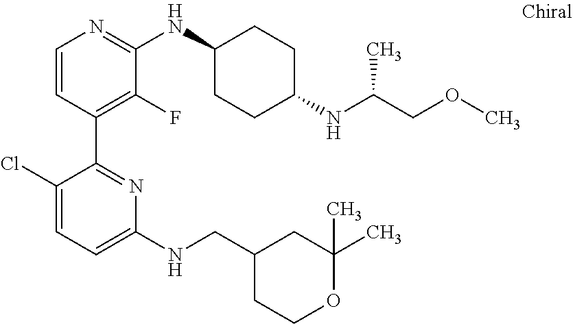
C1=CC(C2=NC(NCC3CCOC(C)(C)C3)=CC=C2Cl)=C(F)C(NC2CCC(NC(COC)C)CC2)=N1
